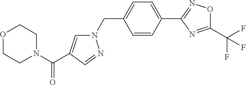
C1=CC(C2=NOC(C(F)(F)F)=N2)=CC=C1CN1C=C(C(N2CCOCC2)=O)C=N1
